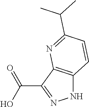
C1(C(O)=O)=NNC2=C1N=C(C(C)C)C=C2
